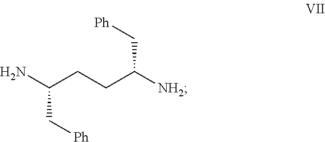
NC(CCC([NH2])C[Ph])C[Ph]
